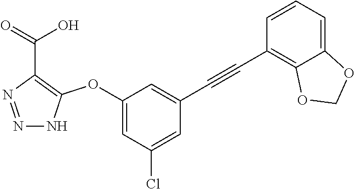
C1(OC2=C(C(=O)O)N=NN2)=CC(Cl)=CC(C#CC2=C3C(=CC=C2)OCO3)=C1
